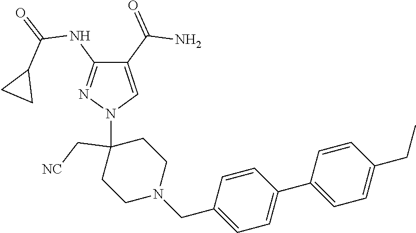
C1(C(=O)N)=CN(C2(C[NC])CCN(CC3=CC=C(C4=CC=C(CC)C=C4)C=C3)CC2)N=C1NC(=O)C1CC1
